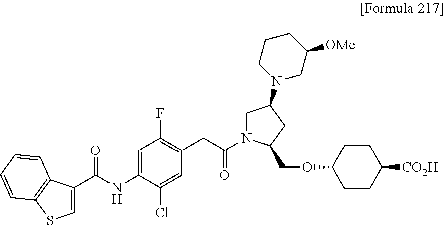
C1(C(NC2=CC(F)=C(CC(N3CC(N4CC([OMe])CCC4)CC3COC3CCC([CO2H])CC3)=O)C=C2Cl)=O)=CSC2=C1C=CC=C2
